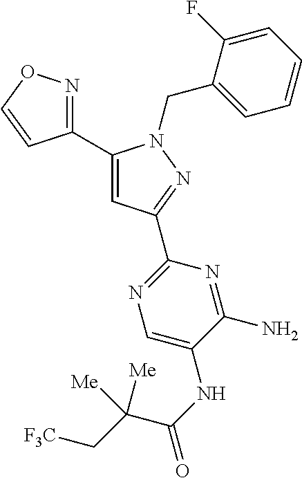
C1(C2=NOC=C2)=CC(C2=NC=C(NC(C(C[F3C])([Me])[Me])=O)C(N)=N2)=NN1CC1=CC=CC=C1F
